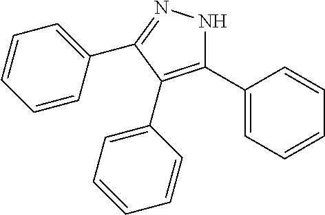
C1=CC(C2=NNC(C3=CC=CC=C3)=C2C2=CC=CC=C2)=CC=C1
